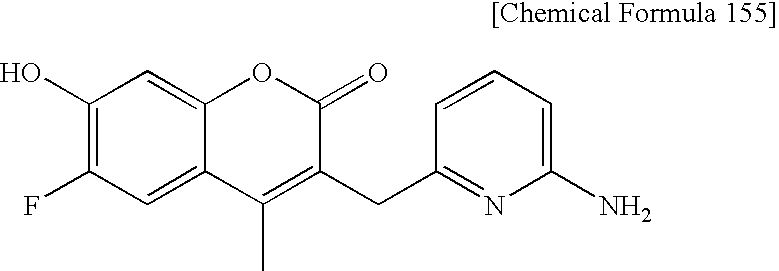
C1(O)=C(F)C=C2C(=C1)OC(=O)C(CC1=NC(N)=CC=C1)=C2C
